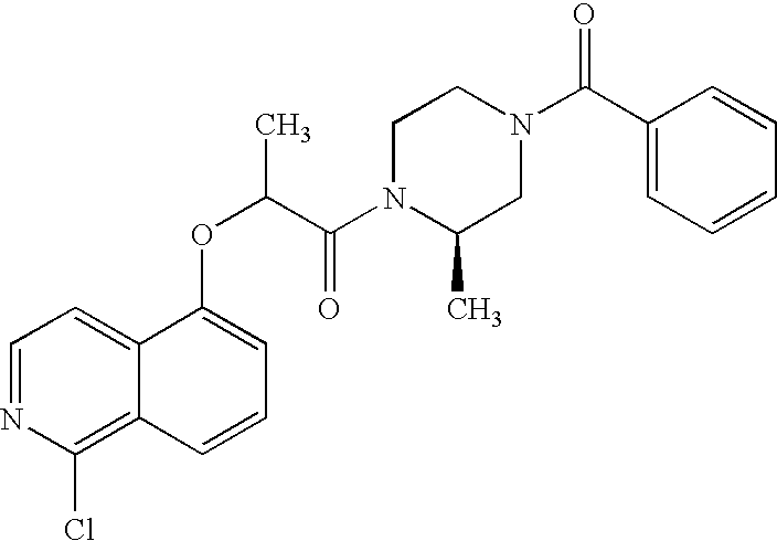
C1=NC(Cl)=C2C(=C1)C(OC(C)C(N1C(C)CN(C(=O)C3=CC=CC=C3)CC1)=O)=CC=C2
